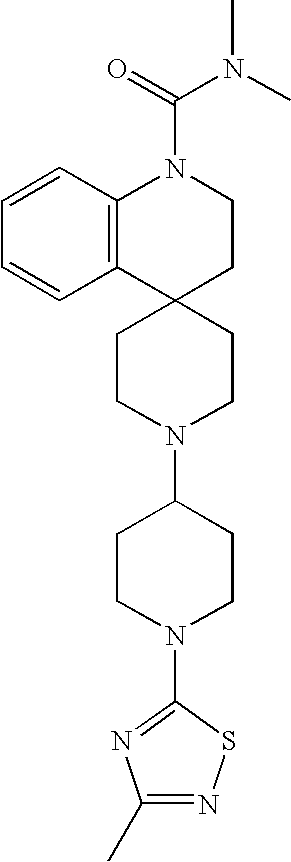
C12(CCN(C3CCN(C4=NC(C)=NS4)CC3)CC1)CCN(C(=O)N(C)C)C1=C2C=CC=C1
